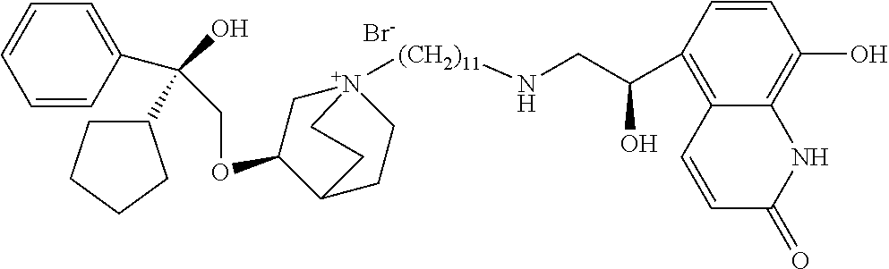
[Br-].C1=CC(C(O)(COC2C[N+]3([(CH2)11]NCC(O)C4=C5C(=C(O)C=C4)NC(=O)C=C5)CCC2CC3)C2CCCC2)=CC=C1
